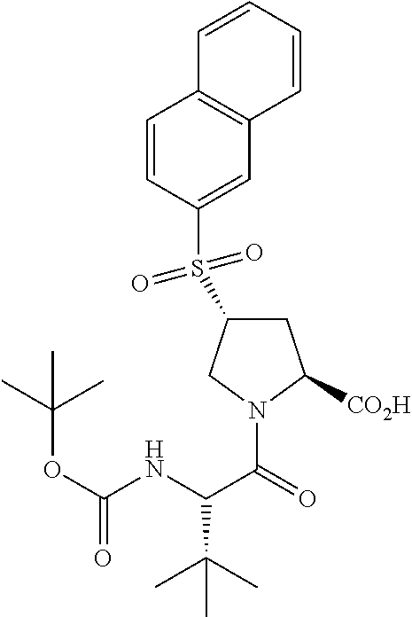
C1=CC=CC2=C1C=CC(S(C1CC([CO2H])N(C(=O)C(NC(OC(C)(C)C)=O)C(C)(C)C)C1)(=O)=O)=C2
